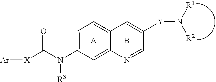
C1=C(N(C([X][Ar])=O)[R3])C=C2C(=C1)C=C([Y]N([R1])[R2])C=N2.[A].B
